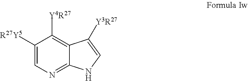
C1([R27Y5])=CN=C2C(=C1[Y4R27])C([Y3R27])=CN2
